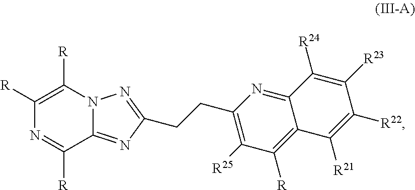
C1([R])=C([R])N2C(=NC(CCC3=C([R25])C([R])=C4C(=N3)C([R24])=C([R23])C([R22])=C4[R21])=N2)C([R])=N1
